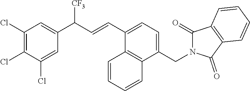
C1(C=CC(C2=CC(Cl)=C(Cl)C(Cl)=C2)[CF3])=CC=C(CN2C(=O)C3=C(C2=O)C=CC=C3)C2=C1C=CC=C2
